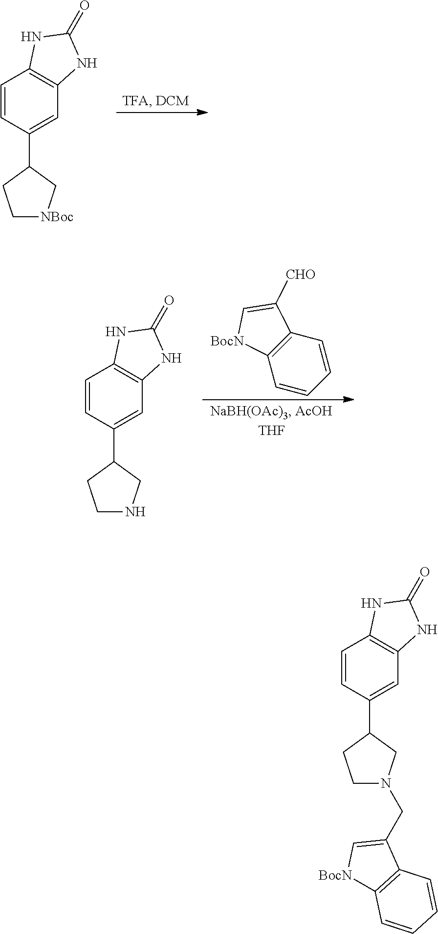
C1=CC(C2CC[NBoc]C2)=CC2=C1NC(=O)N2.C1=CC2=C(C=C1)[BocN]C=C2[CHO].C1=CC(C2CCNC2)=CC2=C1NC(=O)N2.C1=CC(C2CCN(CC3=C[BocN]C4=C3C=CC=C4)C2)=CC2=C1NC(=O)N2
